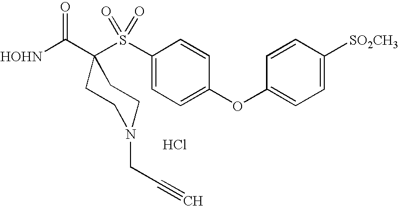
[HOHN]C(=O)C1(S(C2=CC=C(OC3=CC=C([SO2CH3])C=C3)C=C2)(=O)=O)CCN(CC#C)CC1.Cl
